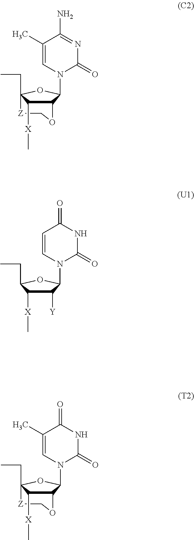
C12C(N3C(=O)N=C(N)C(C)=C3)OC(CC)([Z]CO1)C2[X]C.C1([Y])C([X]C)C(CC)OC1N1C(=O)NC(=O)C=C1.C12C(N3C(=O)NC(=O)C(C)=C3)OC(CC)([Z]CO1)C2[X]C
